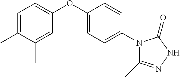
C1(C)=CC(OC2=CC=C(N3C(C)=NNC3=O)C=C2)=CC=C1C
